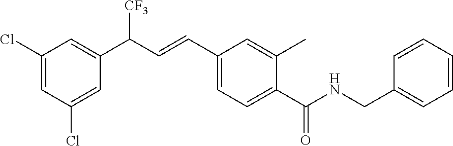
C1(Cl)=CC(Cl)=CC(C(C=CC2=CC=C(C(NCC3=CC=CC=C3)=O)C(C)=C2)[CF3])=C1
